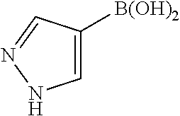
C1=C([B(OH)2])C=NN1
